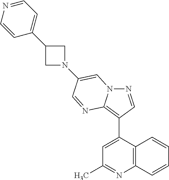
N1=CC(C2=CC(C)=NC3=C2C=CC=C3)=C2N1C=C(N1CC(C3=CC=NC=C3)C1)C=N2
